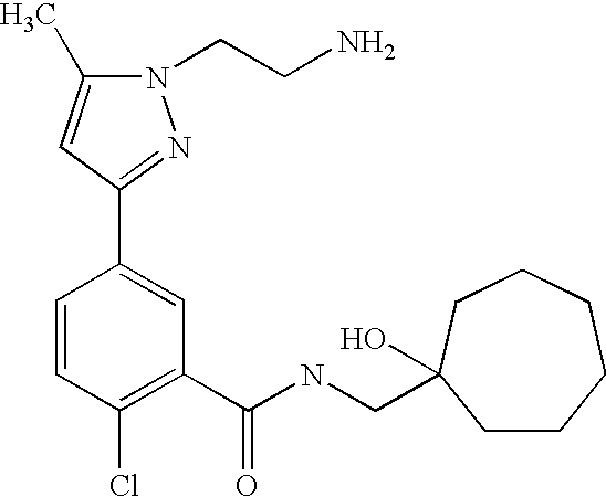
C1=CC(Cl)=C(C(NCC2(O)CCCCCC2)=O)C=C1C1=NN(CCN)C(C)=C1
